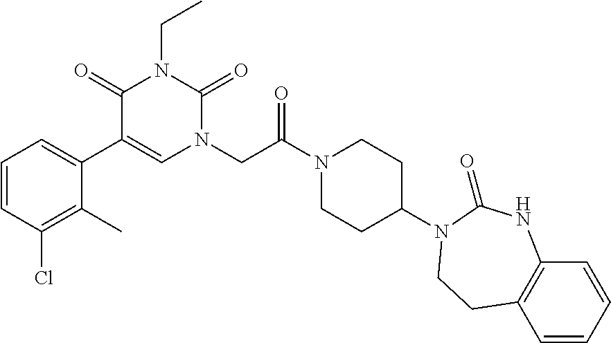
C1(C2=CC=CC(Cl)=C2C)=CN(CC(N2CCC(N3C(=O)NC4=C(C=CC=C4)CC3)CC2)=O)C(=O)N(CC)C1=O
